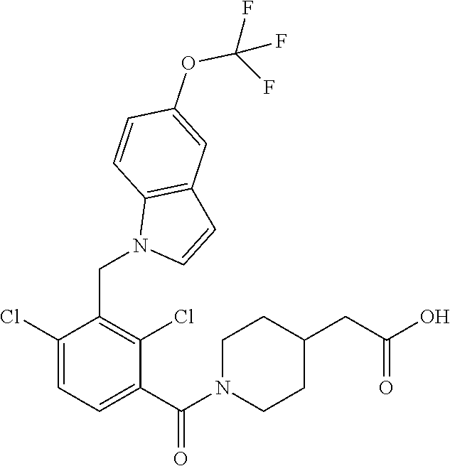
C1(Cl)=CC=C(C(N2CCC(CC(O)=O)CC2)=O)C(Cl)=C1CN1C=CC2=C1C=CC(OC(F)(F)F)=C2
